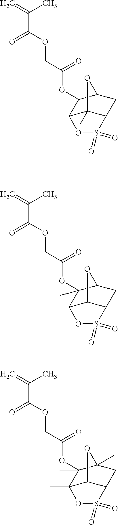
C=C(C)C(=O)OCC(=O)OC1(C)C2C3C(CC1O3)S(=O)(=O)O2.C=C(C)C(=O)OCC(=O)OC1(C)C2(C)C3C(CC1(C)O3)S(=O)(=O)O2.C=C(C)C(=O)OCC(=O)OC1C2OS(=O)(=O)C3CC1OC23C
